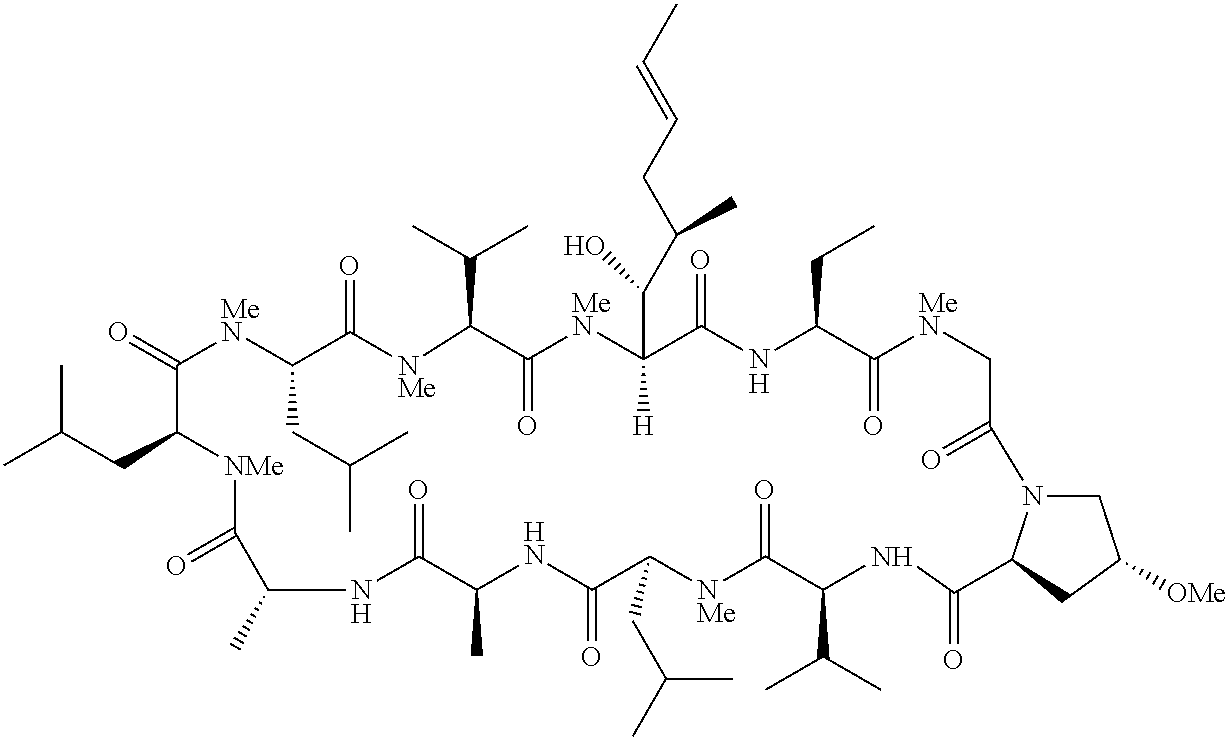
CC(CC1[NMe]C(=O)C(C)NC(=O)C(C)NC(=O)C(CC(C)C)[NMe]C(=O)C(C(C)C)NC(=O)C2N(CC([OMe])C2)C(=O)C[MeN]C(=O)C(CC)NC(=O)C([H])(C(C(CC=CC)C)O)[MeN]C(=O)C(C(C)C)[NMe]C(=O)C(CC(C)C)[MeN]C1=O)C
